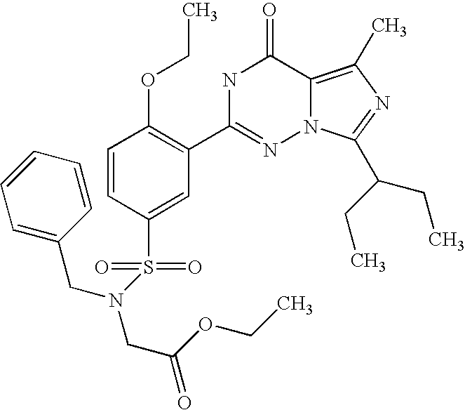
C1=CC(S(=O)(=O)N(CC2=CC=CC=C2)CC(=O)OCC)=CC(C2=NN3C(=C(C)N=C3C(CC)CC)C(=O)N2)=C1OCC
